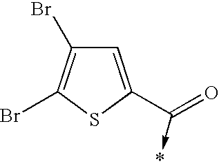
C1=C(C(->*)=O)SC(Br)=C1Br
